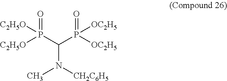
[C2H5O]P(C(P([OC2H5])([OC2H5])=O)N(C)[CH2C6H5])([C2H5O])=O
